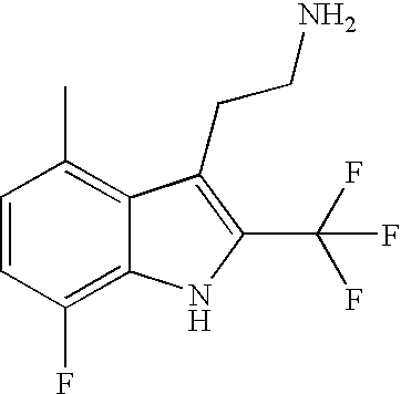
C1=CC(F)=C2C(=C1C)C(CCN)=C(C(F)(F)F)N2
